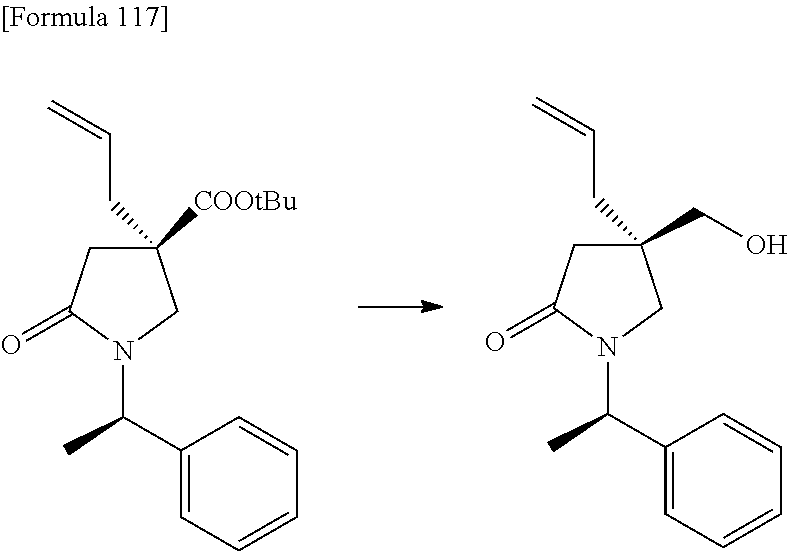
C1([COOtBu])(CC=C)CC(=O)N(C(C)C2=CC=CC=C2)C1.C1(CO)(CC=C)CC(=O)N(C(C)C2=CC=CC=C2)C1
